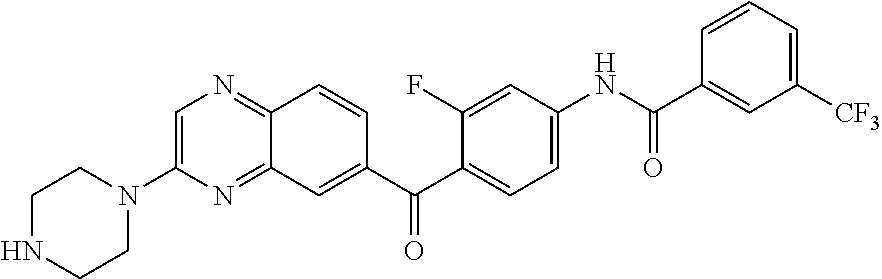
C1=C(N2CCNCC2)N=C2C(=N1)C=CC(C(C1=CC=C(NC(C3=CC([CF3])=CC=C3)=O)C=C1F)=O)=C2
